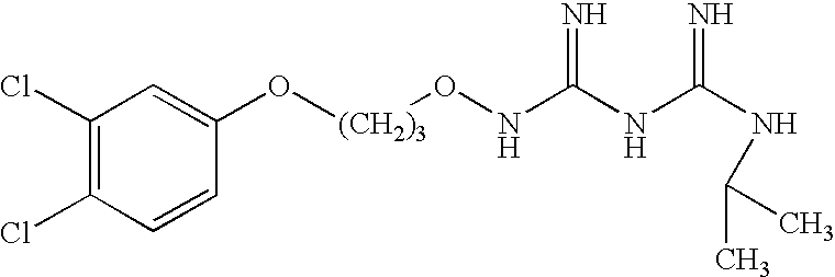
C1(Cl)=C(Cl)C=CC(O[(CH2)3]ONC(NC(NC(C)C)=N)=N)=C1
